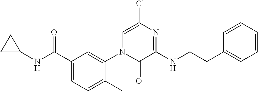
C1C(NC(C2=CC=C(C)C(N3C(=O)C(NCCC4=CC=CC=C4)=NC(Cl)=C3)=C2)=O)C1
